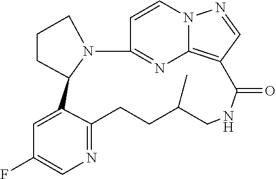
C1=CN2C3=C(C=N2)C(=O)NCC(C)CCC2=NC=C(F)C=C2C2CCCN2C1=N3
